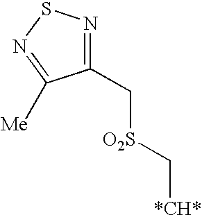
C1(C[O2S]C[*CH*])=NSN=C1[Me]
